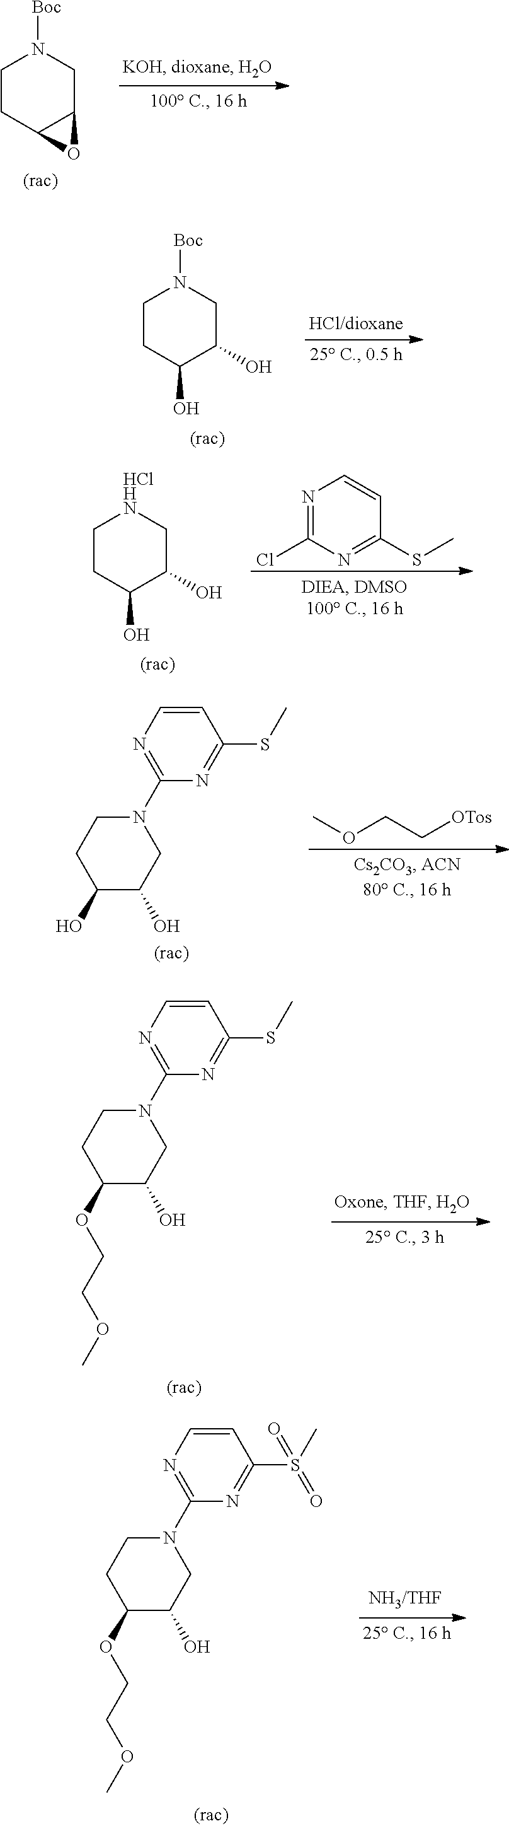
C1CC2C(CN1[Boc])O2.C1CC(O)C(O)CN1[Boc].C1CC(O)C(O)C[HClHN]1.N1=C(Cl)N=C(SC)C=C1.N1(C2=NC=CC(SC)=N2)CCC(O)C(O)C1.O(CC[OTos])C.N1(C2=NC=CC(SC)=N2)CCC(OCCOC)C(O)C1.N1(C2=NC=CC(S(C)(=O)=O)=N2)CCC(OCCOC)C(O)C1
